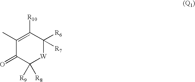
C1(C)=C([R10])C([R6])([R7])[W]C([R9])([R8])C1=O.[(Q1)]
